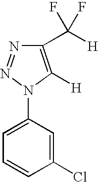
C1(C([H])(F)F)=C([H])N(C2=CC=CC(Cl)=C2)N=N1
